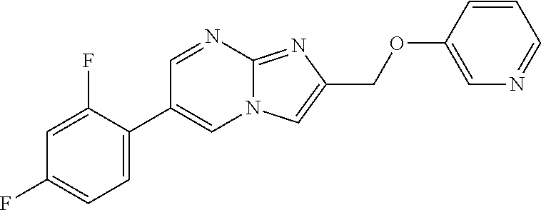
C1=C(C2=CN3C(=NC(COC4=CN=CC=C4)=C3)N=C2)C(F)=CC(F)=C1
